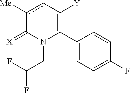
C1(C2=C([Y])cc([Me])C(=[X])N2CC(F)F)=CC=C(F)C=C1
